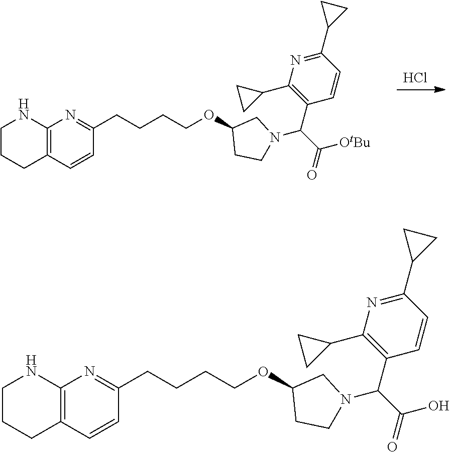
Cl.C12=C(C=CC(CCCCOC3CCN(C(C(=O)[OtBu])C4=C(C5CC5)N=C(C5CC5)C=C4)C3)=N1)CCCN2.C12=C(C=CC(CCCCOC3CCN(C(C(=O)O)C4=C(C5CC5)N=C(C5CC5)C=C4)C3)=N1)CCCN2
